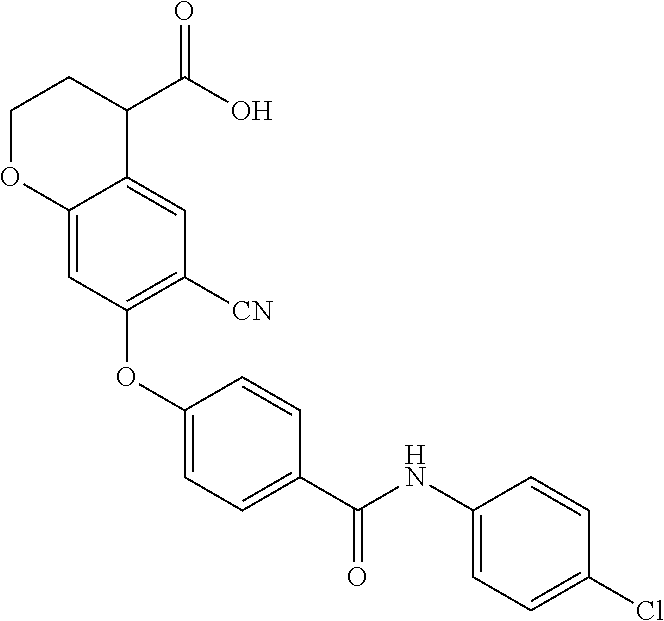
C1(OC2=C([CN])C=C3C(=C2)OCCC3C(O)=O)=CC=C(C(NC2=CC=C(Cl)C=C2)=O)C=C1
